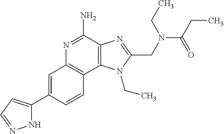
C1=C(C2=CC=NN2)C=CC2=C1N=C(N)C1=C2N(CC)C(CN(C(CC)=O)CC)=N1
